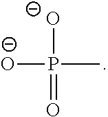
[O-]P([O-])(=O)C
